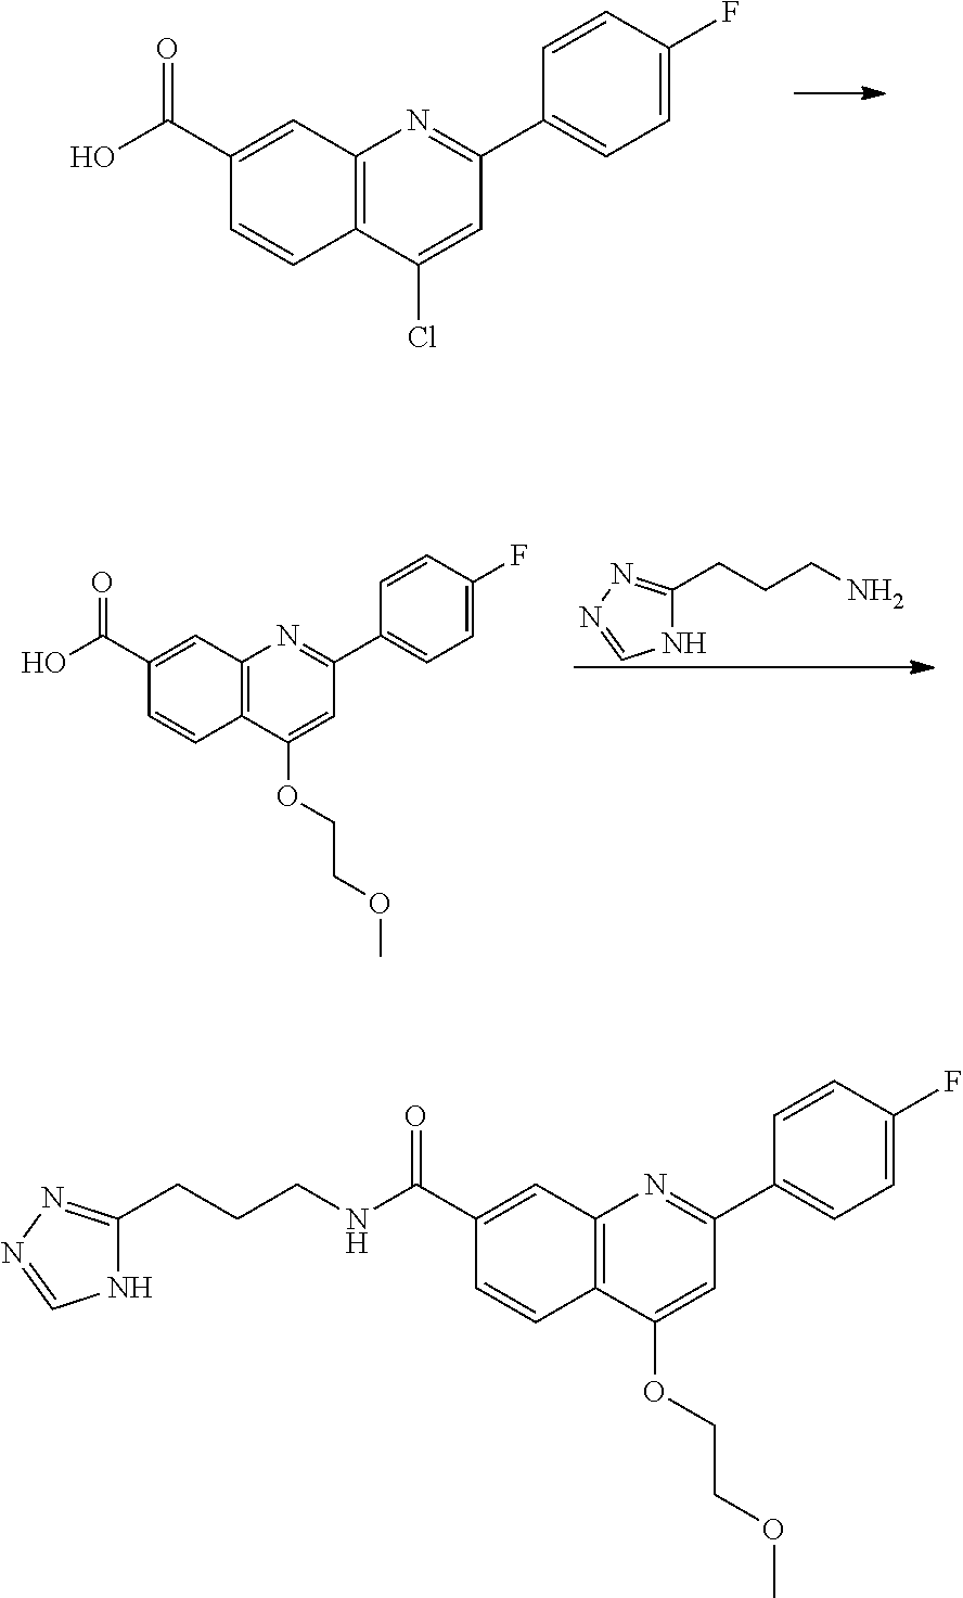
C12=C(C(Cl)=CC(C3=CC=C(F)C=C3)=N1)C=CC(C(O)=O)=C2.C12=C(C(OCCOC)=CC(C3=CC=C(F)C=C3)=N1)C=CC(C(O)=O)=C2.N1C(CCCN)=NN=C1.C12=C(C(OCCOC)=CC(C3=CC=C(F)C=C3)=N1)C=CC(C(=O)NCCCC1=NN=CN1)=C2
